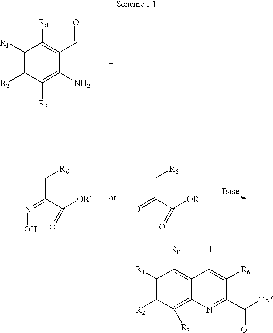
C1([R1])=C([R2])C([R3])=C(N)C(C=O)=C1[R8].C(C(=NO)C([OR])=O)[R6].C(C(=O)C([OR])=O)[R6].C1([R1])=C([R2])C([R3])=C2C(=C1[R8])C([H])=C([R6])C(C(=O)[OR])=N2
